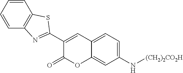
C12=CC=C(N[(CH2)2CO2H])C=C1OC(=O)C(C1=NC3=C(S1)C=CC=C3)=C2
